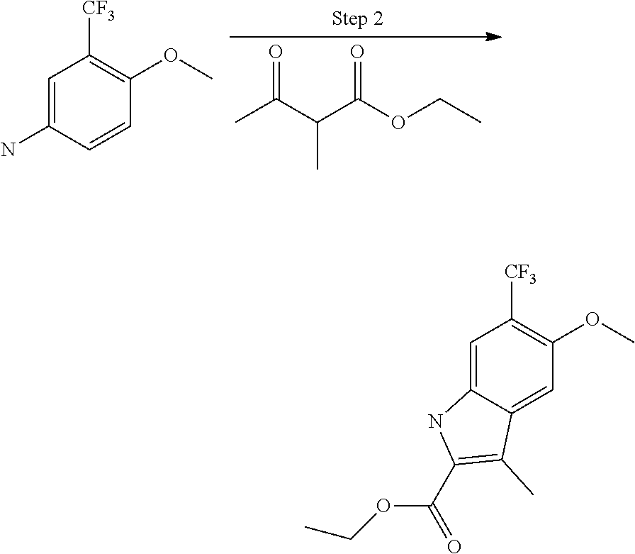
CC(C(C(OCC)=O)C)=O.C1=C(N)C=CC(OC)=C1[CF3].C1=C2C(=CC(OC)=C1[CF3])C(C)=C(C(OCC)=O)N2
